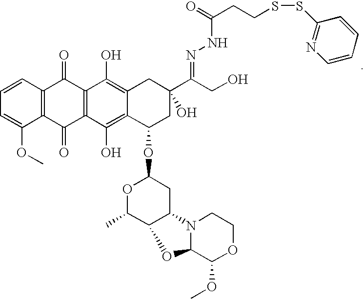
C1=CC2=C(C(OC)=C1)C(=O)C1=C(C2=O)C(O)=C2C(=C1O)C(OC1OC(C)C3C(C1)N1C(C(OC)OCC1)O3)CC(C(CO)=NNC(CCSSC1=NC=CC=C1)=O)(O)C2
